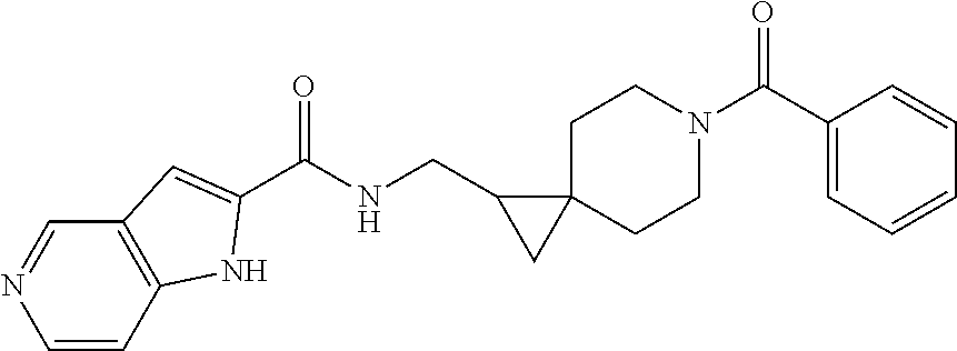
C1=CC2=C(C=N1)C=C(C(NCC1CC13CCN(C(C1=CC=CC=C1)=O)CC3)=O)N2
